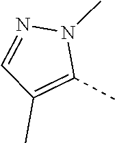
C1(C)=C(C)C=NN1C
